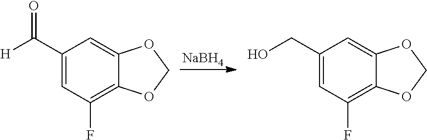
[NaBH4].C1(C([H])=O)=CC(F)=C2C(=C1)OCO2.C1(CO)=CC(F)=C2C(=C1)OCO2
